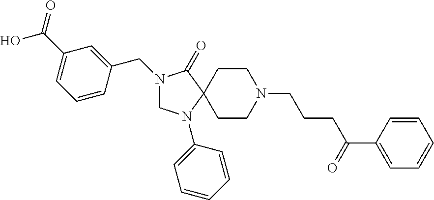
N1(CC2=CC(C(O)=O)=CC=C2)CN(C2=CC=CC=C2)C2(C1=O)CCN(CCCC(=O)C1=CC=CC=C1)CC2
